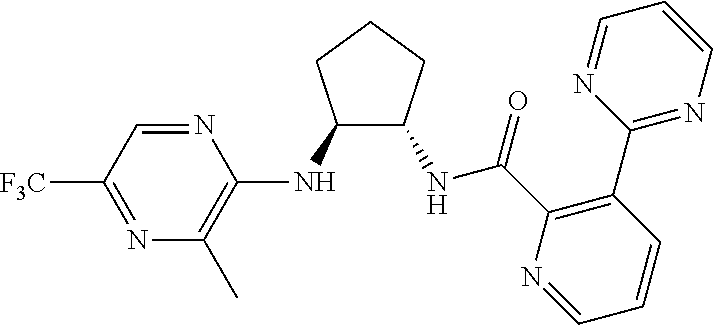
C1(NC2=C(C)N=C([F3C])C=N2)C(NC(C2=C(C3=NC=CC=N3)C=CC=N2)=O)CCC1
